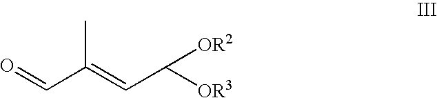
O=CC(=CC([OR3])[OR2])C
